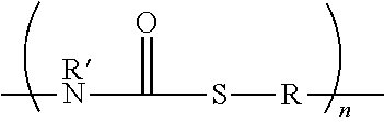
[RN](C(S[R]C)=O)C
